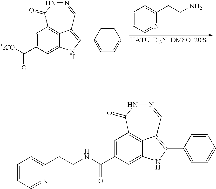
C1=C(C([+K-O])=O)C=C2NC(C3=CC=CC=C3)=C3C2=C1C(=O)NN=C3.C1=CC=NC(CCN)=C1.C1=C(C(NCCC2=CC=CC=N2)=O)C=C2NC(C3=CC=CC=C3)=C3C2=C1C(=O)NN=C3
